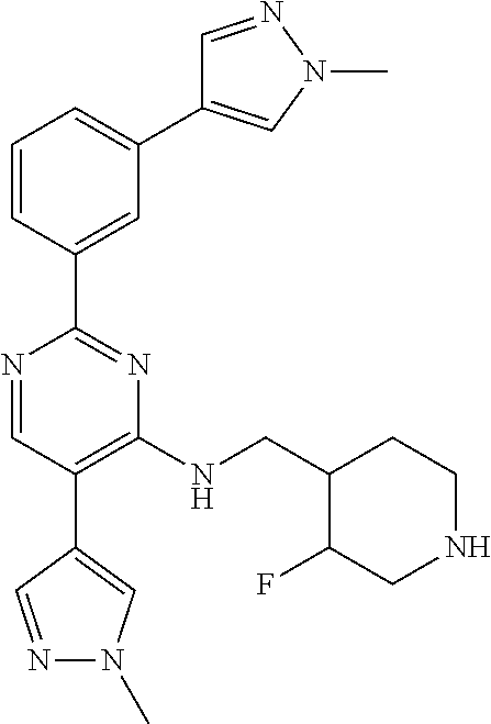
C1=NN(C)C=C1C1=CC=CC(C2=NC(NCC3C(F)CNCC3)=C(C3=CN(C)N=C3)C=N2)=C1
